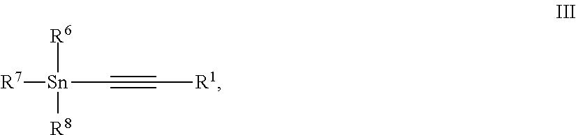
[Sn]([R6])([R8])([R7])C#C[R1]
